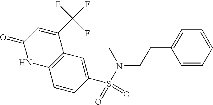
C12=C(C=C(S(=O)(=O)N(CCC3=CC=CC=C3)C)C=C1)C(C(F)(F)F)=CC(=O)N2
